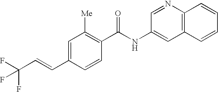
C1(C=CC(F)(F)F)=CC([Me])=C(C(NC2=CC3=C(N=C2)C=CC=C3)=O)C=C1
